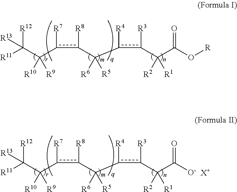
c(c([R8])C(c(c(C(C(O[R])=O)([R1])[R2])[R3])[R4])([R5])[R6])(C([R10])(C([R11])([R12])[R13])[R9])[R7].c(c([R8])C(c(c(C(C([O-])=O)([R1])[R2])[R3])[R4])([R5])[R6])(C([R10])(C([R11])([R12])[R13])[R9])[R7].[X+]
